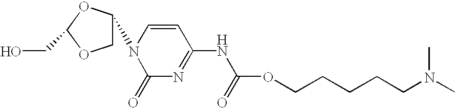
C1C(N2C(=O)N=C(NC(=O)OCCCCCN(C)C)C=C2)OC(CO)O1
